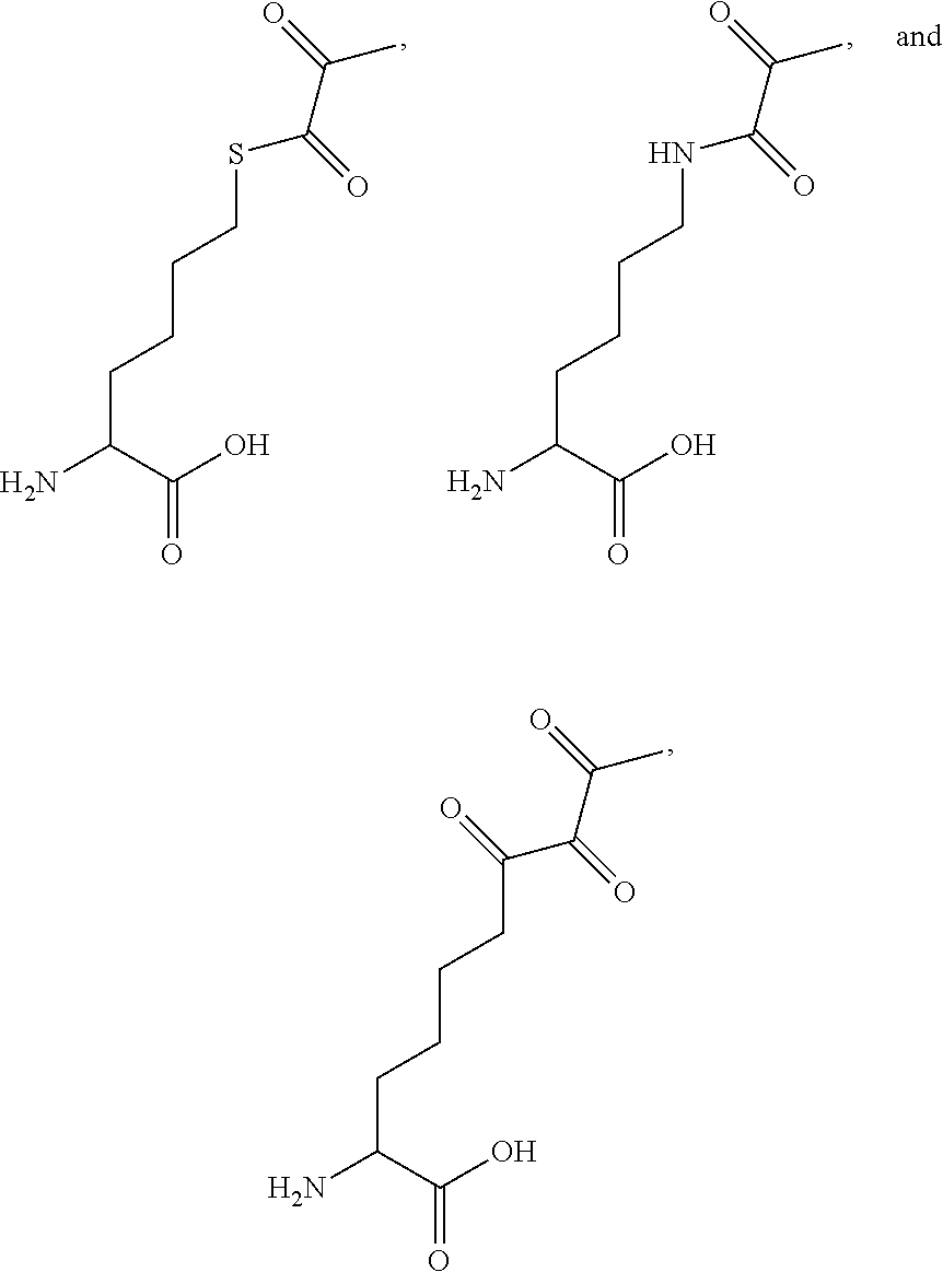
NC(C(O)=O)CCCCC(C(C(=O)C)=O)=O.NC(C(O)=O)CCCCSC(C(=O)C)=O.NC(C(O)=O)CCCCNC(C(=O)C)=O
